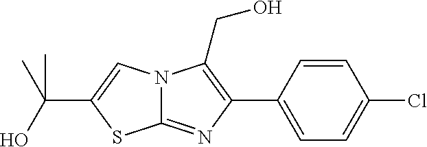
N12C(=NC(C3=CC=C(Cl)C=C3)=C1CO)SC(C(O)(C)C)=C2
